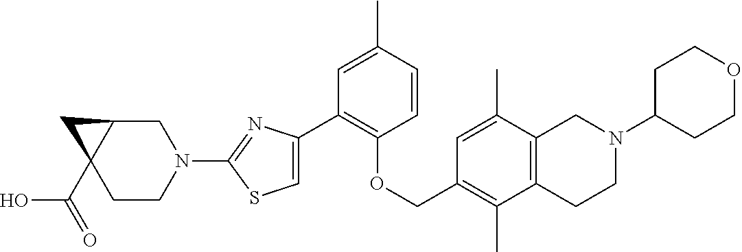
C1(C2=CSC(N3CC4C(C(=O)O)(CC3)C4)=N2)=C(OCC2=C(C)C3=C(C(C)=C2)CN(C2CCOCC2)CC3)C=CC(C)=C1
